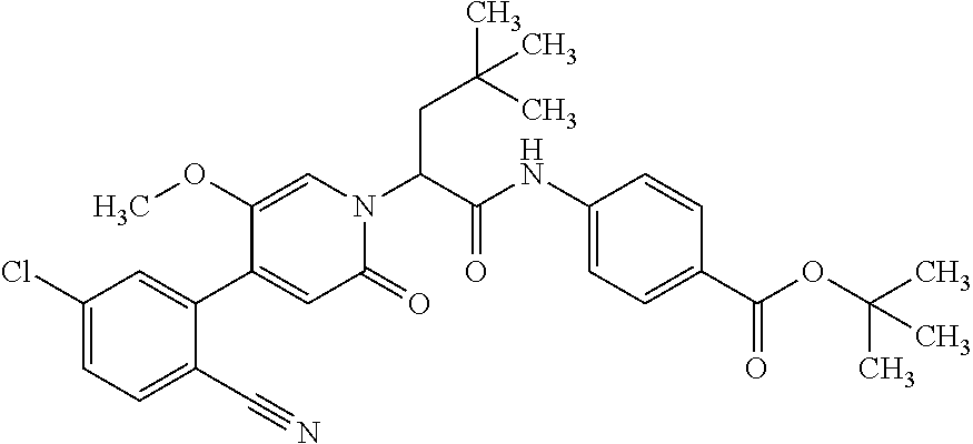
C(C(N1C=C(OC)C(C2=CC(Cl)=CC=C2C#N)=CC1=O)C(=O)NC1=CC=C(C(OC(C)(C)C)=O)C=C1)C(C)(C)C
